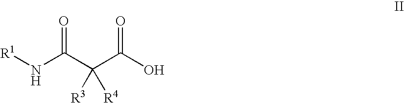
N(C(C(C(O)=O)([R3])[R4])=O)[R1]
